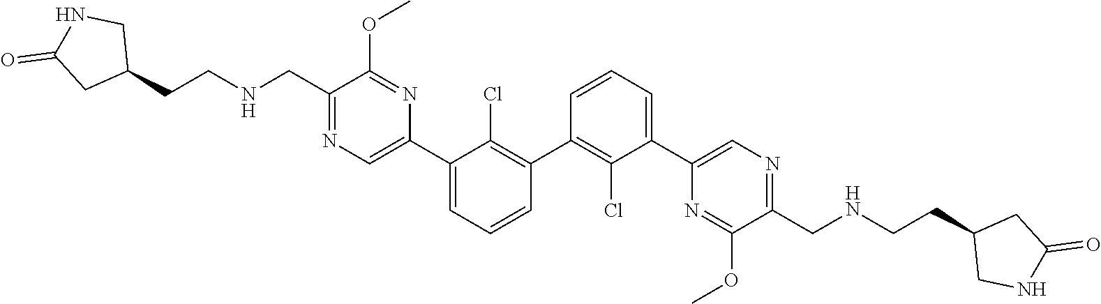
N1=C(CNCCC2CNC(=O)C2)C(OC)=NC(C2=CC=CC(C3=C(Cl)C(C4=CN=C(CNCCC5CNC(=O)C5)C(OC)=N4)=CC=C3)=C2Cl)=C1
